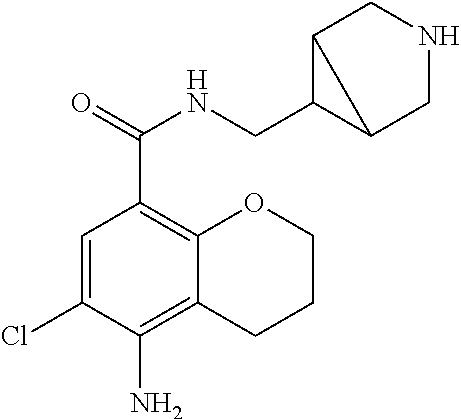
C1=C(Cl)C(N)=C2C(=C1C(=O)NCC1C3CNCC13)OCCC2
